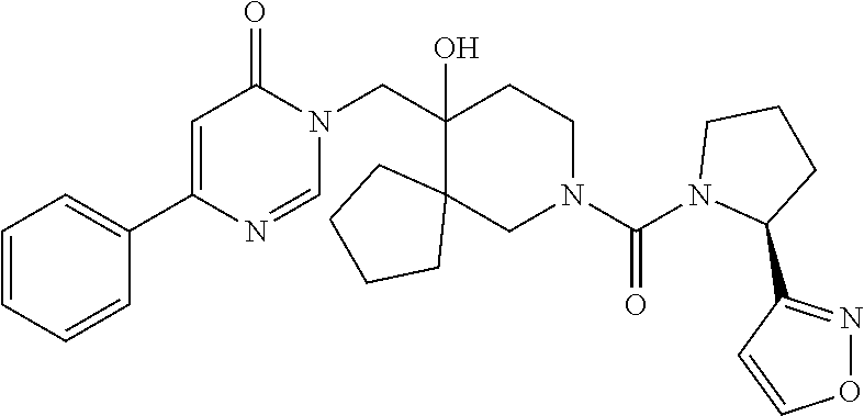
C1(CN2C(=O)C=C(C3=CC=CC=C3)N=C2)(O)C2(CN(C(N3C(C4=NOC=C4)CCC3)=O)CC1)CCCC2
